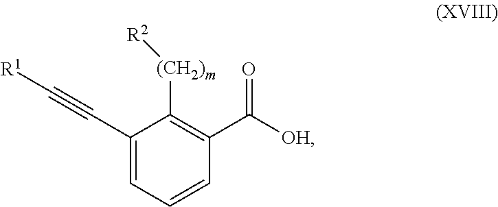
C1(C#C[R1])=CC=CC(C([OH])=O)=C1[(CH2)m][R2]
